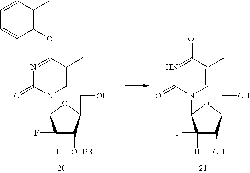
N1=C(=O)C(C)=CN(C2C(F)([H])C(O)C(CO)O2)C1=O.N1=C(OC2=C(C)C=CC=C2C)C(C)=CN(C2C(F)([H])C([OTBS])C(CO)O2)C1=O
